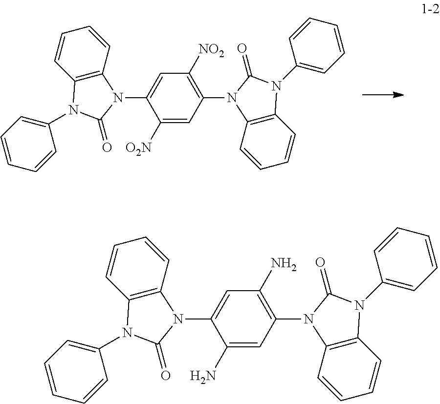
C1([O2N])=CC(N2C3=C(C=CC=C3)N(C3=CC=CC=C3)C2=O)=C([NO2])C=C1N1C2=C(C=CC=C2)N(C2=CC=CC=C2)C1=O.C1(N)=CC(N2C3=C(C=CC=C3)N(C3=CC=CC=C3)C2=O)=C(N)C=C1N1C2=C(C=CC=C2)N(C2=CC=CC=C2)C1=O
